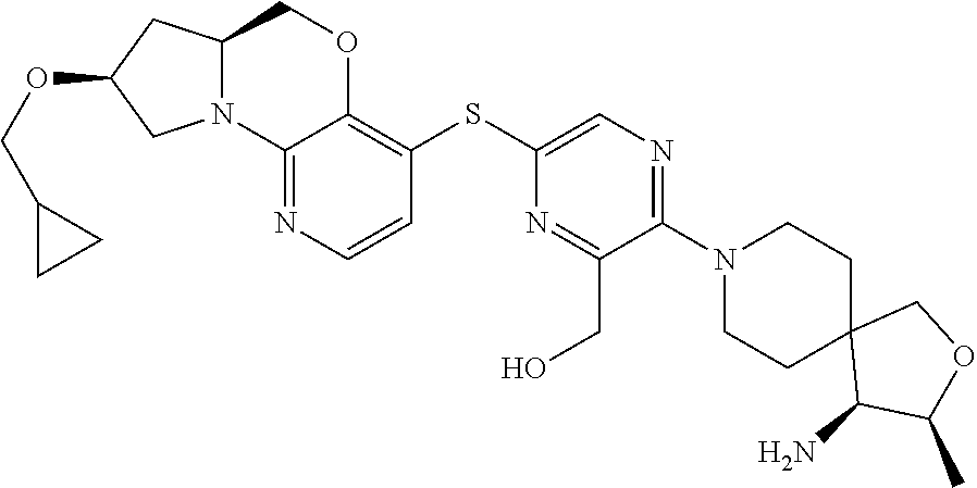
C1(N2CCC3(C(N)C(C)OC3)CC2)=NC=C(SC2=C3OCC4CC(OCC5CC5)CN4C3=NC=C2)N=C1CO
